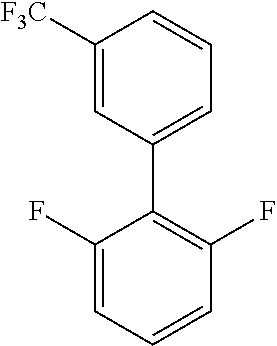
C1(F)=CC=CC(F)=C1C1=CC=CC([F3C])=C1
